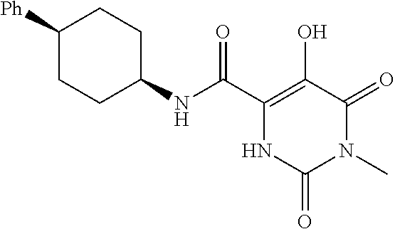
C(C1=C(O)C(=O)N(C)C(=O)N1)(=O)NC1CCC([Ph])CC1
